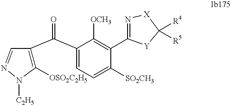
C1([OSO2C2H5])=C(C(C2=CC=C([SO2CH3])C(C3=N[X]C([R4])([R5])[Y]3)=C2[OCH3])=O)C=NN1[C2H5]
